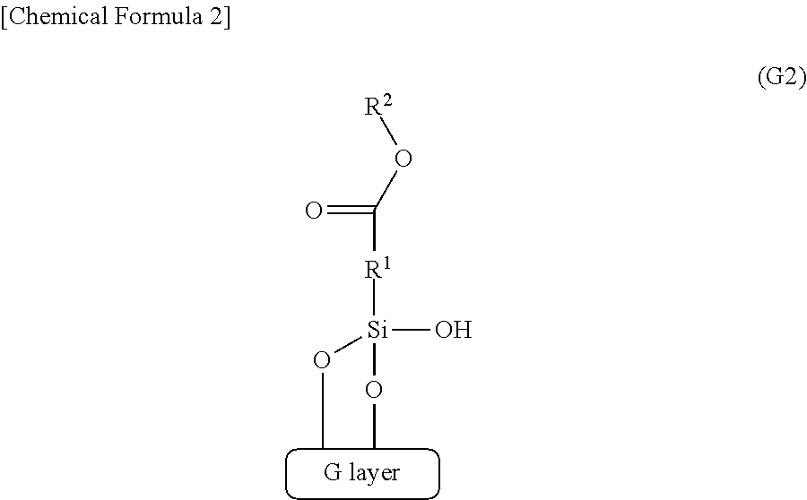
[R2]OC([R1][Si](O)(OC)OC)=O
